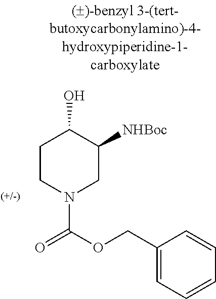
C1CN(C(OCC2=CC=CC=C2)=O)CC([NHBoc])C1O
